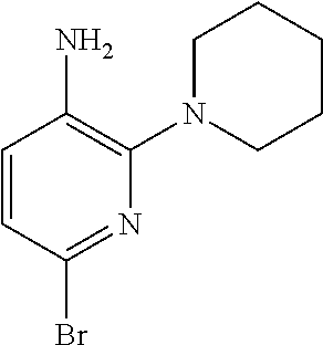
C1=CC(Br)=NC(N2CCCCC2)=C1N
